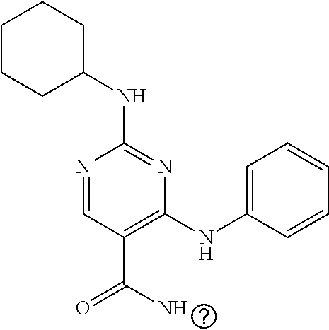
C1(NC2CCCCC2)=NC(NC2=CC=CC=C2)=C(C(=O)N)C=N1
